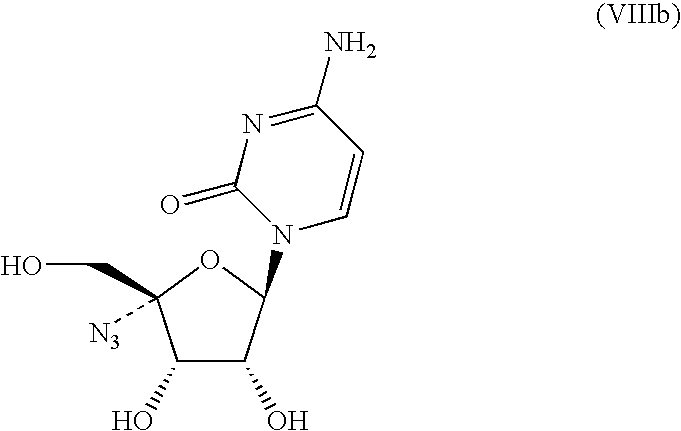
C1(O)C(O)C(N2C=CC(N)=NC2=O)OC1([N3])CO
